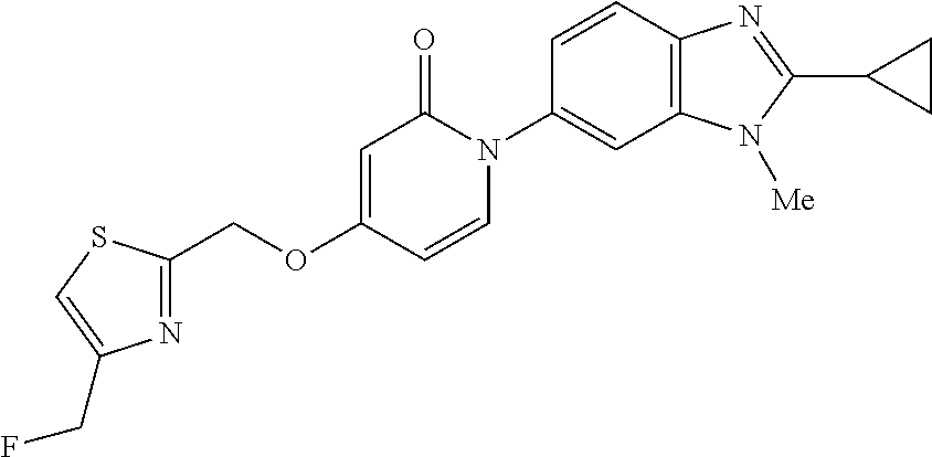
C(OC1=CC(=O)N(C2=CC3=C(C=C2)N=C(C2CC2)N3[Me])C=C1)C1=NC(CF)=CS1
